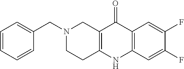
N1(CC2=CC=CC=C2)CCC2=C(C1)C(=O)C1=C(N2)C=C(F)C(F)=C1
